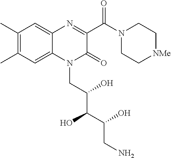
C1(C)=C(C)C=C2C(=C1)N=C(C(N1CC[NMe]CC1)=O)C(=O)N2CC(C(C(CN)O)O)O
